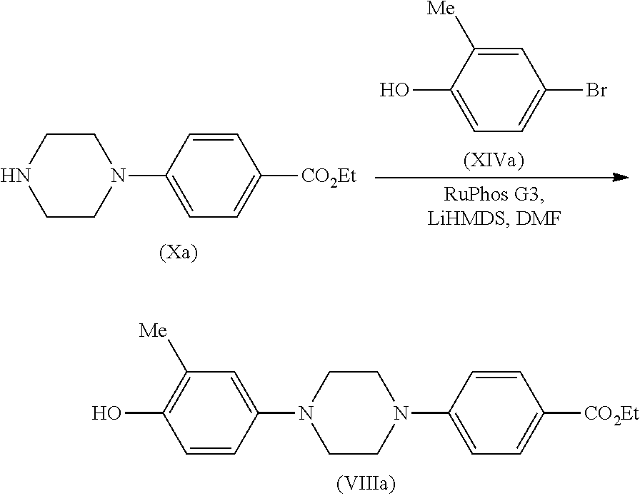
C1CN(C2=CC=C([CO2Et])C=C2)CCN1C1=CC([Me])=C(O)C=C1.BrC1=CC=C(O)C([Me])=C1.C1CN(C2=CC=C([CO2Et])C=C2)CCN1
